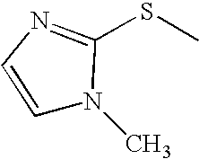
C1=CN=C(SC)N1C
